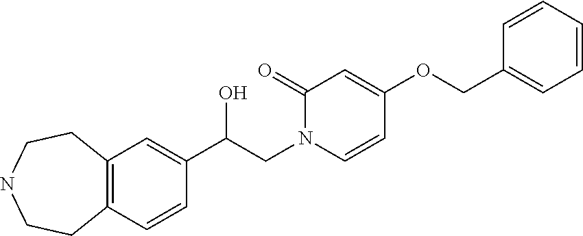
C12=C(CCNCC1)C=C(C(CN1C(=O)C=C(OCC3=CC=CC=C3)C=C1)O)C=C2
